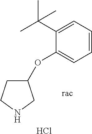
C1(OC2=CC=CC=C2C(C)(C)C)CCNC1.Cl
